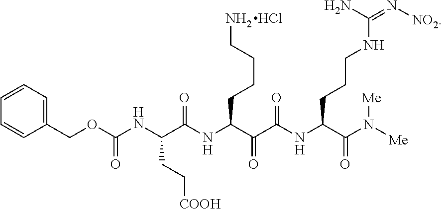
C1(COC(NC(C(NC(C(C(NC(C(=O)N([Me])[Me])CCCNC(=N[NO2])N)=O)=O)CCCCN)=O)CC[COOH])=O)=CC=CC=C1.Cl
